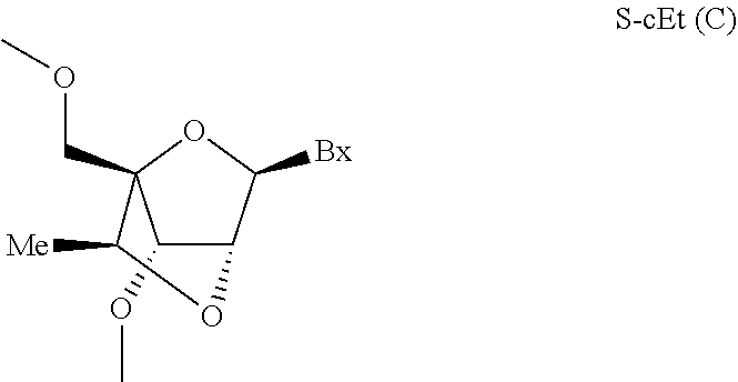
C1(OC)C2C([Bx])OC1(COC)C([Me])O2
